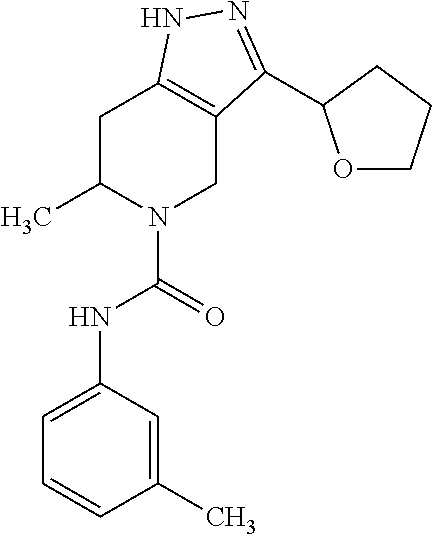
C1C(C)N(C(NC2=CC=CC(C)=C2)=O)CC2=C1NN=C2C1OCCC1
